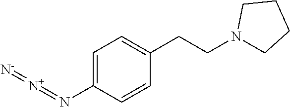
C1=C(N=[N+]=[N-])C=CC(CCN2CCCC2)=C1
